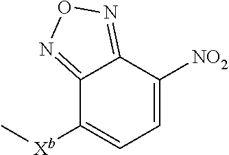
C1=C([NO2])C2=NON=C2C([Xb]C)=C1
